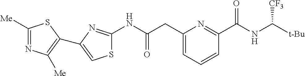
C1([Me])=NC([Me])=C(C2=CSC(NC(CC3=CC=CC(C(NC([CF3])[t-Bu])=O)=N3)=O)=N2)S1
